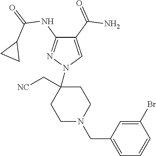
C1(C(=O)N)=CN(C2(C[NC])CCN(CC3=CC=CC(Br)=C3)CC2)N=C1NC(=O)C1CC1
